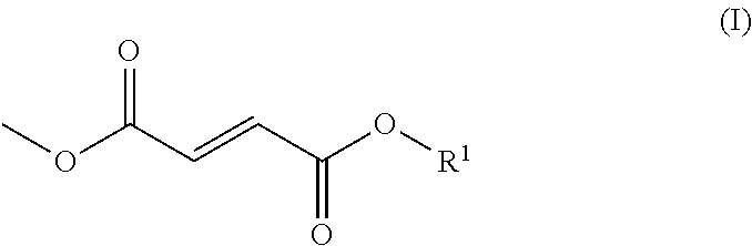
C(O[R1])(=O)C=CC(OC)=O
